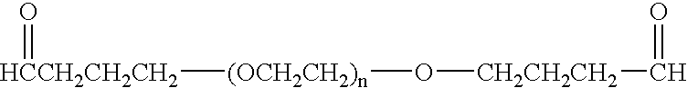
O([(OCH2CH2)n][HCCH2CH2CH2]=O)[CH2CH2CH2]C=O
